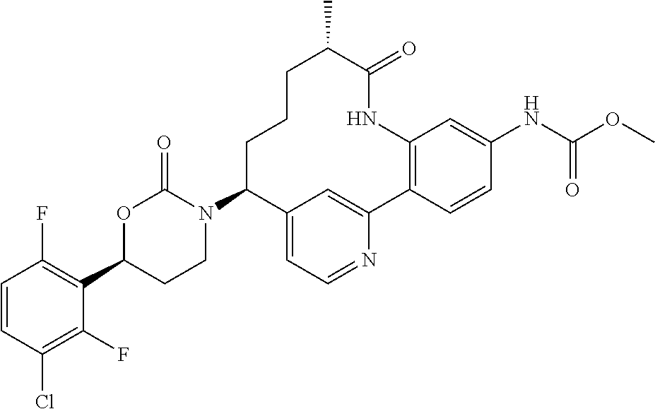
C1=CC(Cl)=C(F)C(C2CCN(C3C4=CC=NC(=C4)C4=C(C=C(NC(=O)OC)C=C4)NC(=O)C(C)CCC3)C(=O)O2)=C1F
